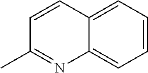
C1=CC(C)=NC2=CC=CC=C12
